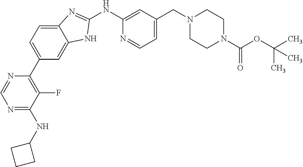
C1=C2C(=CC(C3=C(F)C(NC4CCC4)=NC=N3)=C1)NC(NC1=CC(CN3CCN(C(OC(C)(C)C)=O)CC3)=CC=N1)=N2
